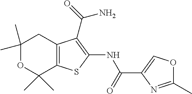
C1(C)(C)OC(C)(C)C2=C(C1)C(C(N)=O)=C(NC(=O)C1=COC(C)=N1)S2
